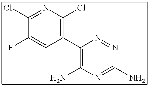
C1(Cl)=NC(Cl)=C(C2=C(N)N=C(N)N=N2)C=C1F
